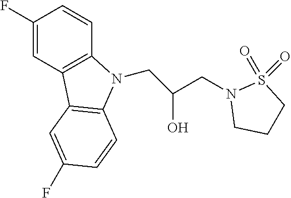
C1(F)=CC2=C(C=C1)N(CC(CN1CCCS1(=O)=O)O)C1=C2C=C(F)C=C1
